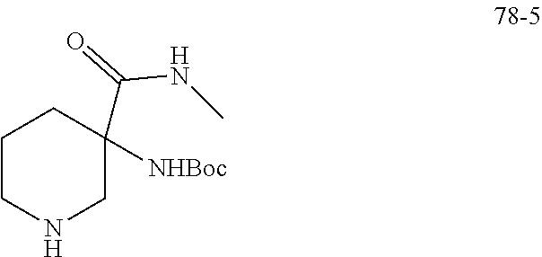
C1CNCC([NHBoc])(C(NC)=O)C1
